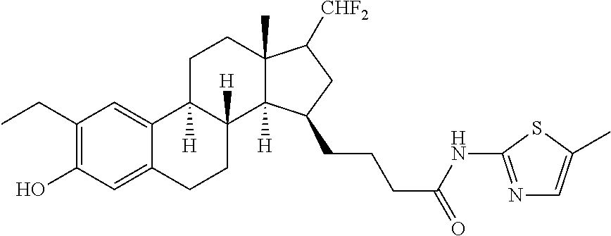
CCC1=C(O)C=C2C(=C1)C1([H])C([H])(CC2)C2([H])C(C)(CC1)C([CHF2])CC2CCCC(=O)NC1=NC=C(C)S1
